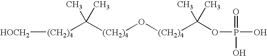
[(CH2)4](O[(CH2)4]C(OP(O)(O)=O)(C)C)C(C)(C)[(CH2)4][HOCH2]
